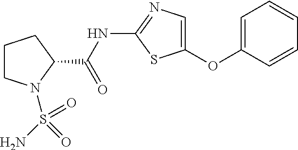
C1=C(OC2=CN=C(NC(=O)C3CCCN3S(N)(=O)=O)S2)C=CC=C1
